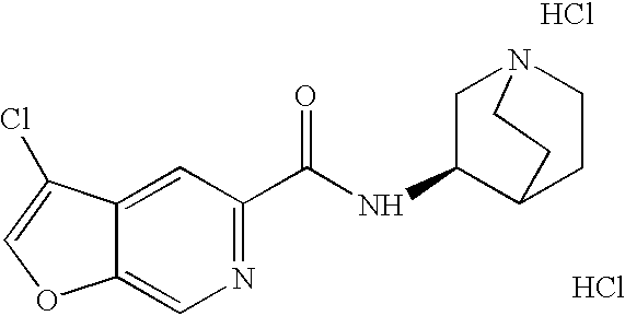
Cl.Cl.C12=CN=C(C(NC3C4CCN(C3)CC4)=O)C=C1C(Cl)=CO2
